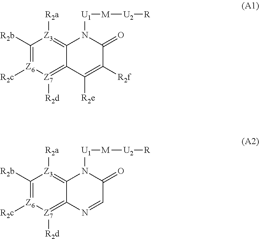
C1([R2b])=[Z6]([R2c])[Z7]([R2d])=C2C(=[Z3]1[R2a])N([U1][M][U2][R])C(=O)C([R2f])=C2[R2e].C1([R2b])=[Z6]([R2c])[Z7]([R2d])=C2C(=[Z3]1[R2a])N([U1][M][U2][R])C(=O)C=N2
